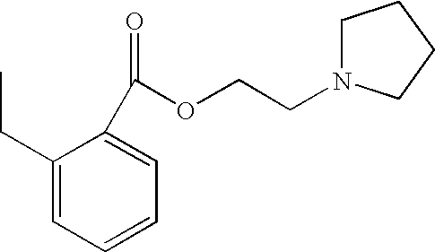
C1(CC)=CC=CC=C1C(=O)OCCN1CCCC1
